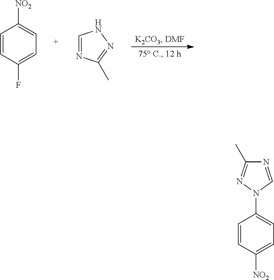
C1=CC(F)=CC=C1[NO2].C1=NC(C)=NN1.N1=CN(C2=CC=C([NO2])C=C2)N=C1C
